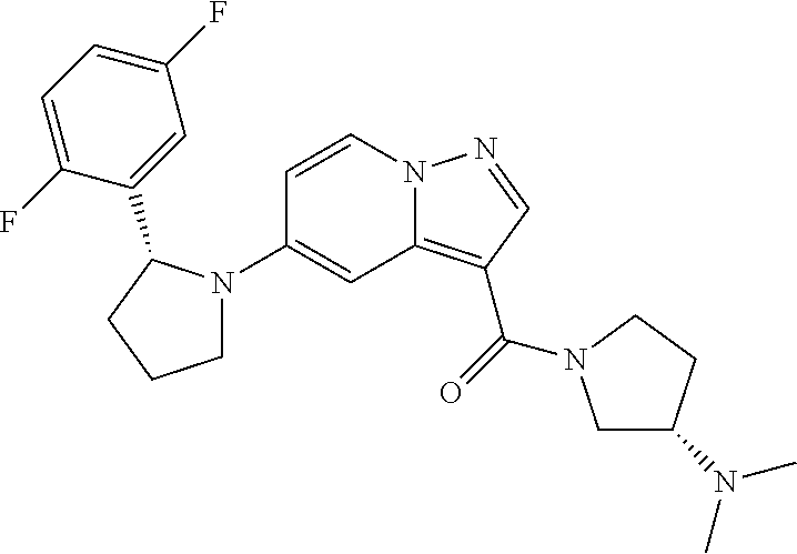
C1(N2CCCC2C2=CC(F)=CC=C2F)=CC2=C(C(=O)N3CC(N(C)C)CC3)C=NN2C=C1
